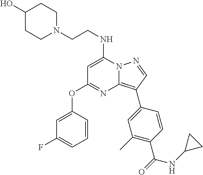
N12C(=C(C3=CC(C)=C(C(=O)NC4CC4)C=C3)C=N1)N=C(OC1=CC(F)=CC=C1)C=C2NCCN1CCC(O)CC1
